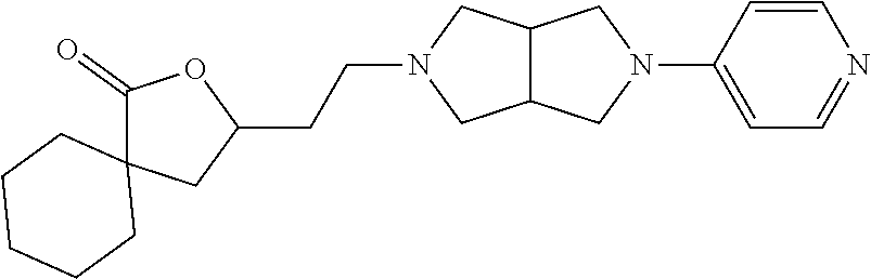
C1=CC(N2CC3C(C2)CN(CCC2OC(=O)C4(C2)CCCCC4)C3)=CC=N1
